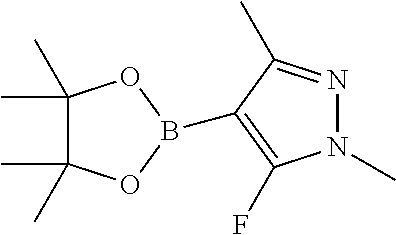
C1(C)(C)C(C)(C)OB(C2=C(F)N(C)N=C2C)O1
